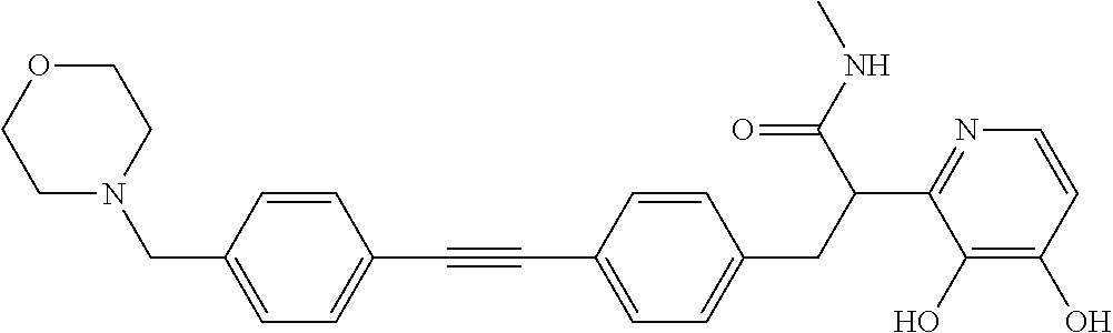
C(#CC1=CC=C(CN2CCOCC2)C=C1)C1=CC=C(CC(C2=NC=CC(O)=C2O)C(NC)=O)C=C1
